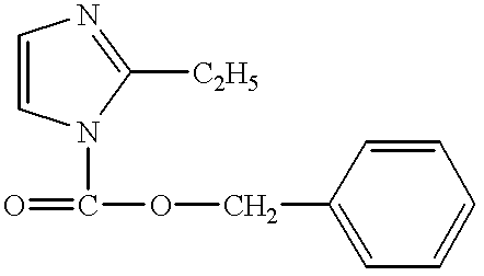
C1=CN(C(=O)OCC2=CC=CC=C2)C([C2H5])=N1
